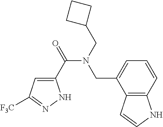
C12=C(C=CC=C1CN(C(C1=CC([F3C])=NN1)=O)CC1CCC1)NC=C2
